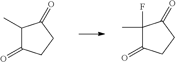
C1(C)C(=O)CCC1=O.C1(F)(C)C(=O)CCC1=O
